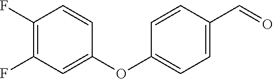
C1(F)=C(F)C=C(OC2=CC=C(C=O)C=C2)C=C1
